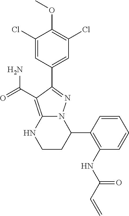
O(C1=C(Cl)C=C(C2=NN3C(=C2C(=O)N)NCCC3C2=C(NC(C=C)=O)C=CC=C2)C=C1Cl)C
